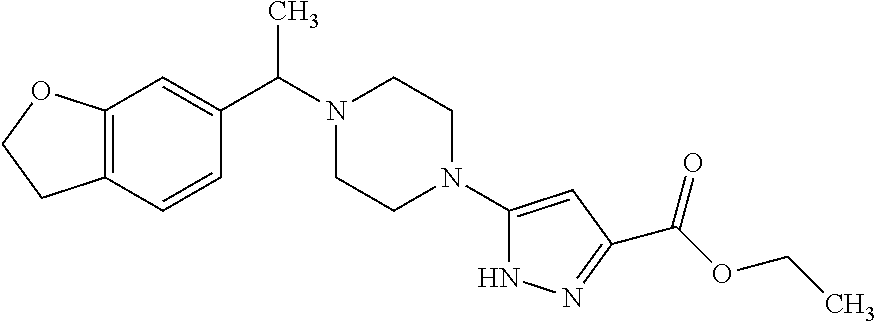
C12=C(C=C(C(N3CCN(C4=CC(C(OCC)=O)=NN4)CC3)C)C=C1)OCC2
